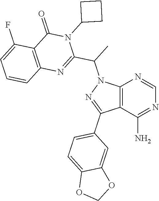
C12=C(C(N)=NC=N1)C(C1=CC=C3C(=C1)OCO3)=NN2C(C1=NC2=C(C(=O)N1C1CCC1)C(F)=CC=C2)C
